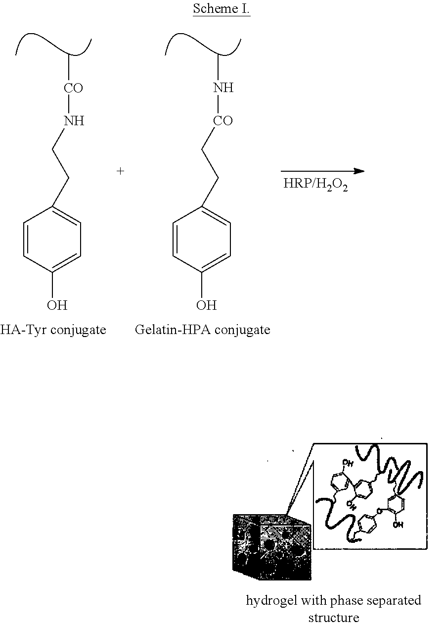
C[CO]NCCC1=CC=C(O)C=C1.CN[CO]CCC1=CC=C(O)C=C1
